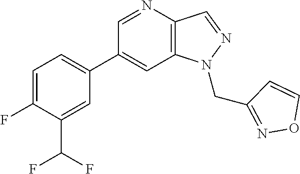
C1(C2=CC=C(F)C(C(F)F)=C2)=CC2=C(C=NN2CC2=NOC=C2)N=C1
